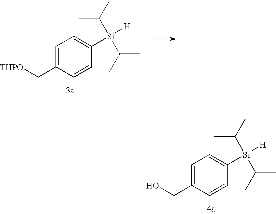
[THPO]CC1=CC=C([Si](C(C)C)(C(C)C)[H])C=C1.OCC1=CC=C([Si](C(C)C)(C(C)C)[H])C=C1
